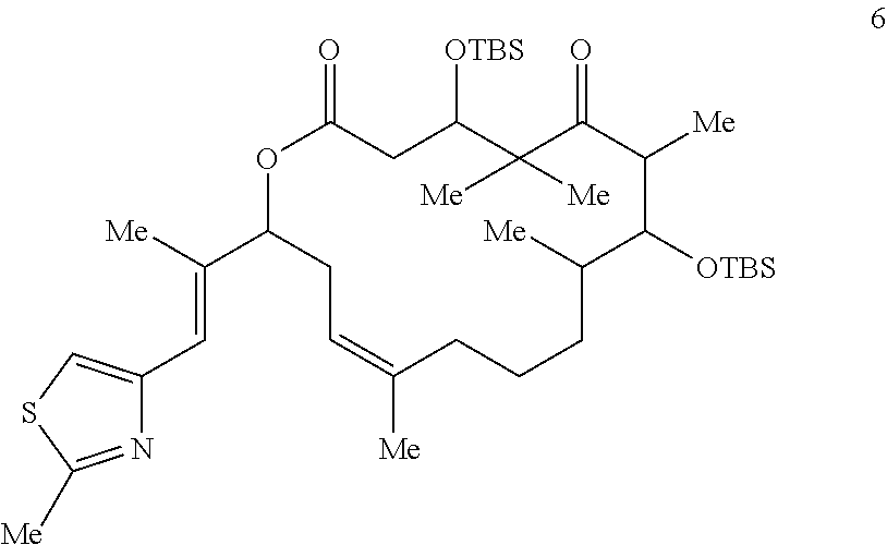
C1(C([Me])=CC2=CSC([Me])=N2)OC(=O)CC([OTBS])C([Me])([Me])C(=O)C([Me])C([OTBS])C([Me])CCCC([Me])=CC1
